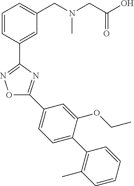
C1=CC(C2=NOC(C3=CC=C(C4=C(C)C=CC=C4)C(OCC)=C3)=N2)=CC(CN(CC(O)=O)C)=C1
